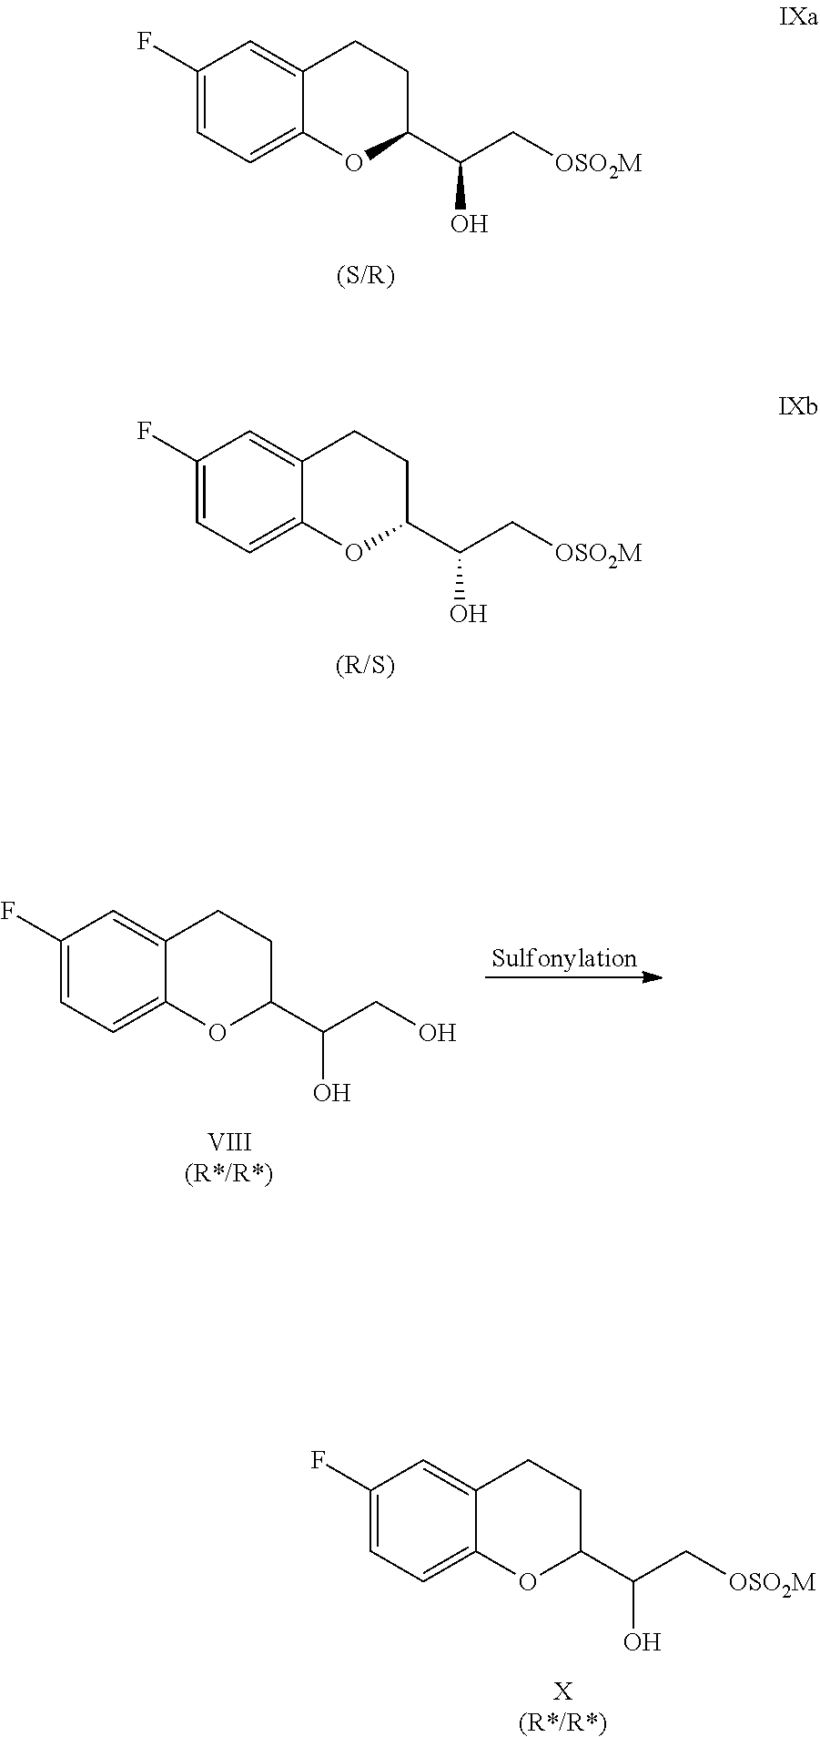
C1(F)=CC=C2C(=C1)CCC(C(C[OSO2M])O)O2.[(S/R)].C1(F)=CC=C2C(=C1)CCC(C(C[OSO2M])O)O2.[(R/S)].C1(F)=CC=C2C(=C1)CCC(C(CO)O)O2.[VIII(R*/R*)].C1(F)=CC=C2C(=C1)CCC(C(C[OSO2M])O)O2.[X(R*/R*)]
